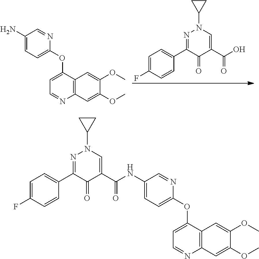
C12=C(C(OC3=CC=C(N)C=N3)=CC=N1)C=C(OC)C(OC)=C2.C1CC1N1C=C(C(=O)O)C(=O)C(C2=CC=C(F)C=C2)=N1.C1CC1N1C=C(C(=O)NC2=CC=C(OC3=CC=NC4=C3C=C(OC)C(OC)=C4)N=C2)C(=O)C(C2=CC=C(F)C=C2)=N1
